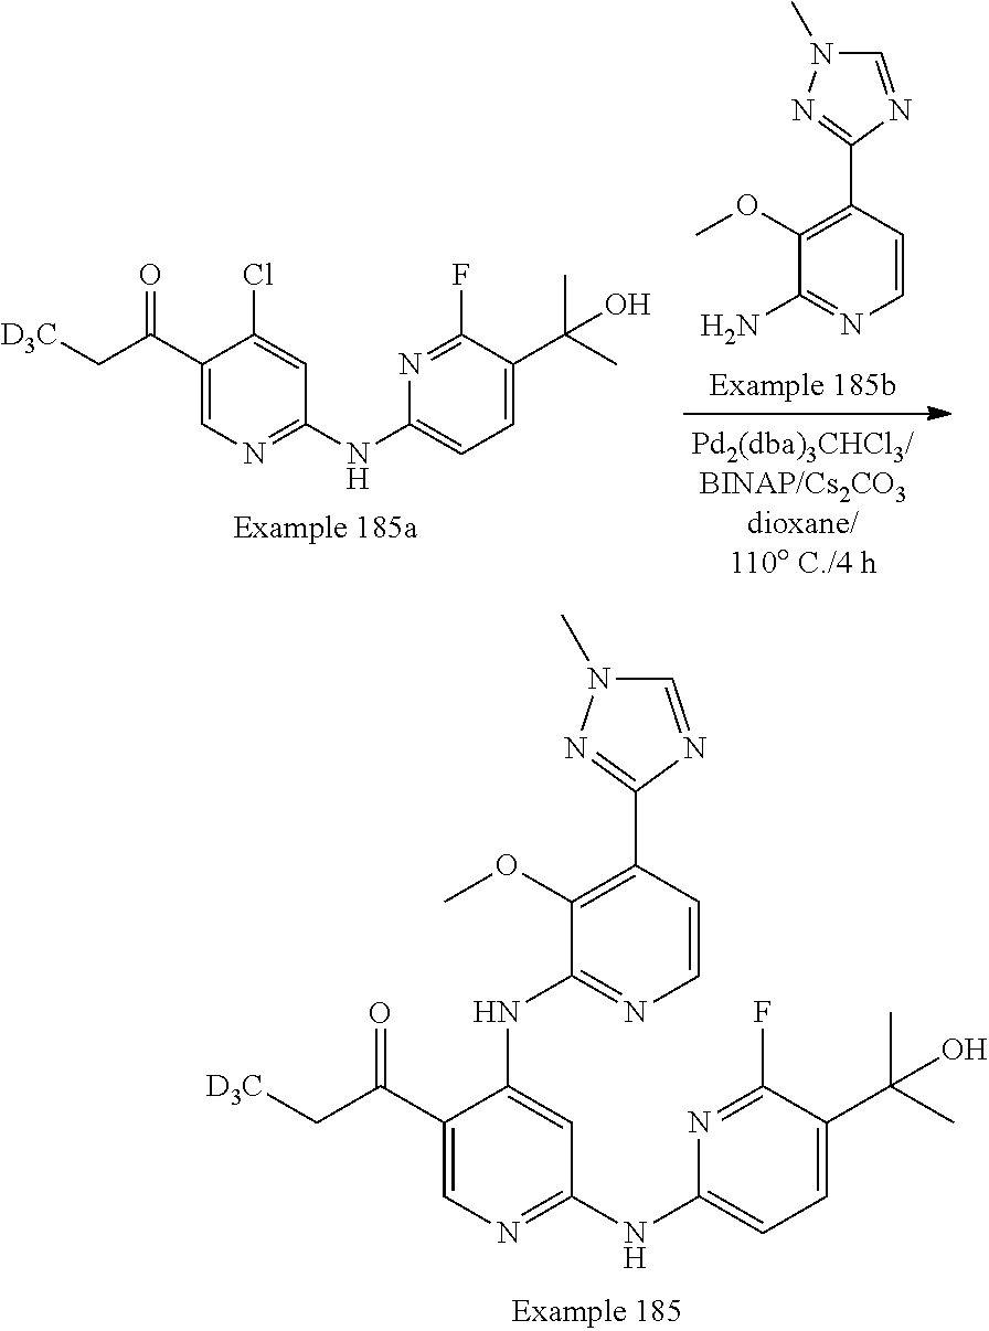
C1(C(C[D3C])=O)=CN=C(NC2=CC=C(C(C)(C)O)C(F)=N2)C=C1NC1=NC=CC(C2=NN(C)C=N2)=C1OC.C1(C(C[D3C])=O)=CN=C(NC2=CC=C(C(C)(C)O)C(F)=N2)C=C1Cl.C1(OC)=C(C2=NN(C)C=N2)C=CN=C1N
